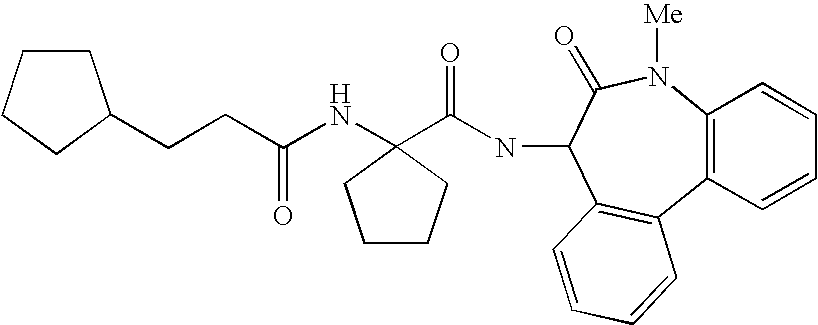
C12=C(N([Me])C(=O)C(NC(=O)C3(NC(CCC4CCCC4)=O)CCCC3)C3=C1C=CC=C3)C=CC=C2
